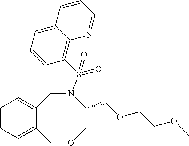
C12=CC=CC=C1COCC(COCCOC)N(S(C1=C3C(=CC=C1)C=CC=N3)(=O)=O)C2
